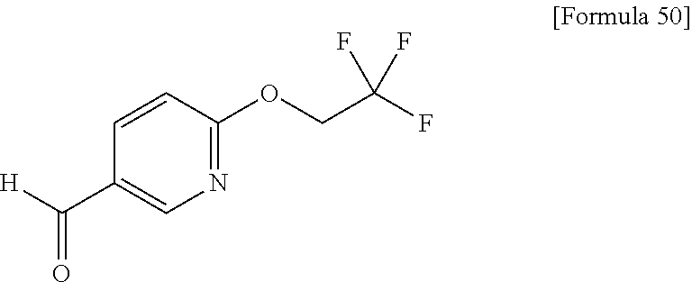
N1=C(OCC(F)(F)F)C=CC(C([H])=O)=C1
